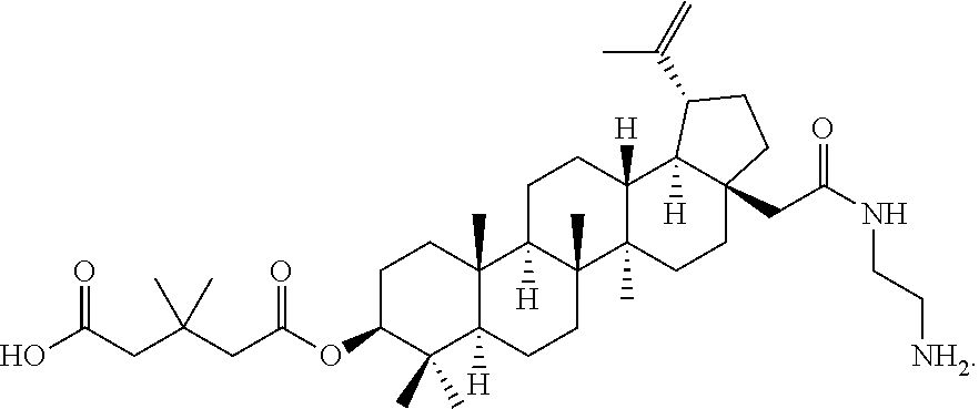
C1C(OC(CC(CC(O)=O)(C)C)=O)C(C)(C)C2([H])C(C)(C1)C1([H])C(C)(CC2)C2(C)C([H])(CC1)C1([H])C(CC(NCC[NH2])=O)(CC2)CCC1C(=C)C
